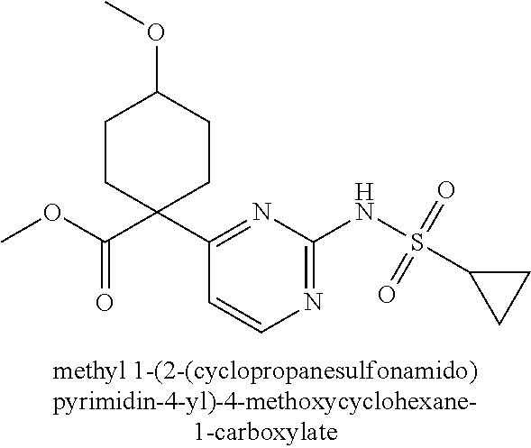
COC(C1(C2=NC(NS(C3CC3)(=O)=O)=NC=C2)CCC(OC)CC1)=O
